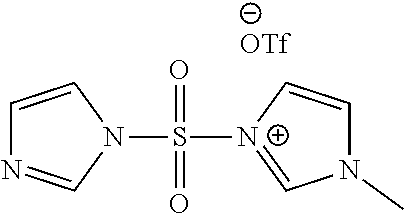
C1=CN(S(=O)(=O)[N+]2=CN(C)C=C2)C=N1.[OTf]
